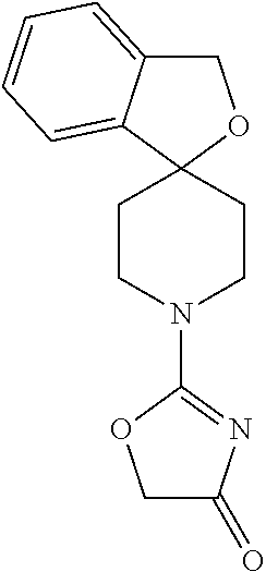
C1CN(C2=NC(=O)CO2)CCC12OCC1=CC=CC=C21
